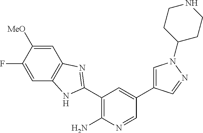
C1=C([MeO])C(F)=CC2=C1N=C(C1=C(N)N=CC(C3=CN(C4CCNCC4)N=C3)=C1)N2
